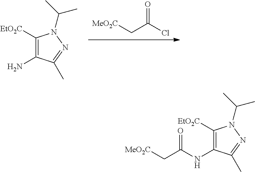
[MeO2C]CC(Cl)=O.C1([EtO2C])=C(N)C(C)=NN1C(C)C.C1([EtO2C])=C(NC(C[MeO2C])=O)C(C)=NN1C(C)C
